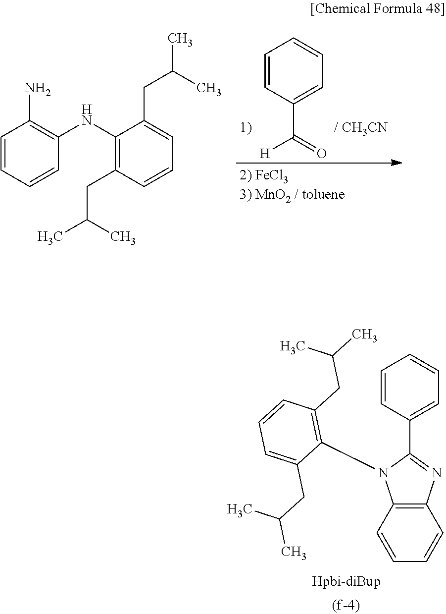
C1=CC(C2=NC3=C(N2C2=C(CC(C)C)C=CC=C2CC(C)C)C=CC=C3)=CC=C1.C1=CC=CC(NC2=C(CC(C)C)C=CC=C2CC(C)C)=C1N.C1=CC(C(=O)[H])=CC=C1
